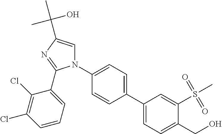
C1(C2=CC=C(CO)C(S(C)(=O)=O)=C2)=CC=C(N2C=C(C(O)(C)C)N=C2C2=CC=CC(Cl)=C2Cl)C=C1
